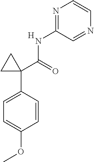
C1=C(C2(C(NC3=NC=CN=C3)=O)CC2)C=CC(OC)=C1.[H]
